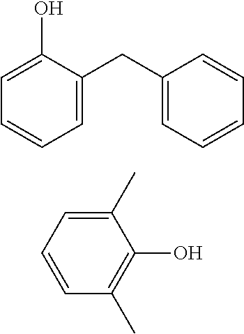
C1=C(CC2=CC=CC=C2)C(O)=CC=C1.C1(C)=CC=CC(C)=C1O
